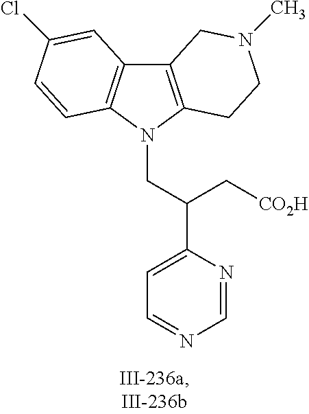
C12=C(N(CC(C3=CC=NC=N3)C[CO2H])C3=C1C=C(Cl)C=C3)CCN(C)C2
